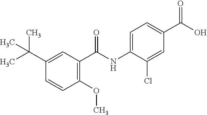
CC(C1=CC(C(NC2=CC=C(C(O)=O)C=C2Cl)=O)=C(OC)C=C1)(C)C
